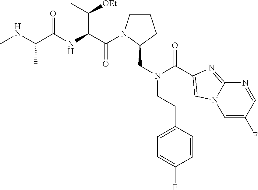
C(=O)(C(C([OEt])C)NC(=O)C(C)NC)N1CCCC1CN(CCC1=CC=C(F)C=C1)C(=O)C1=CN2C=C(F)C=NC2=N1
